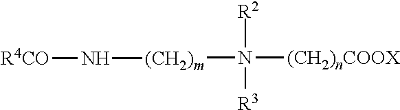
[R2]N([R3])([(CH2)m]N[R4CO])[(CH2)nCOOX]
